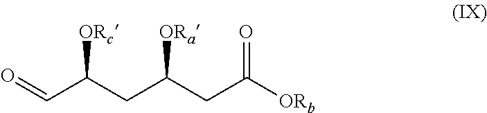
O=CC(CC(CC([ORb])=O)[ORa])[ORc]
